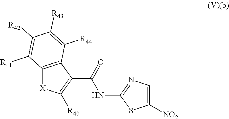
[X]1C2=C(C(C(NC3=NC=C([NO2])S3)=O)=C1[R40])C([R44])=C([R43])C([R42])=C2[R41]
